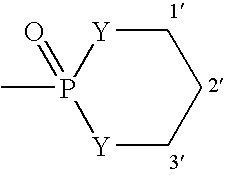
P1(C)(=O)[Y]CCC[Y]1
